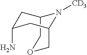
C12COCC(CC(N)C1)N2[CD3]
